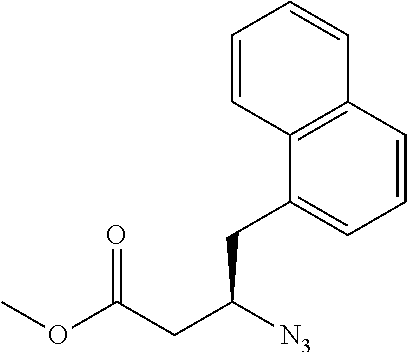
C12=C(C(CC(CC(OC)=O)[N3])=CC=C1)C=CC=C2
